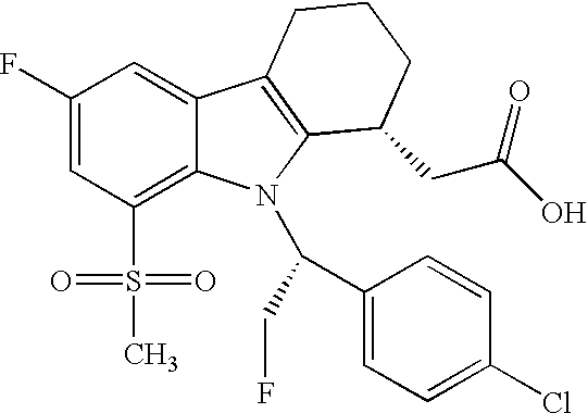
C1(F)=CC(S(=O)(=O)C)=C2C(=C1)C1=C(N2C(CF)C2=CC=C(Cl)C=C2)C(CC(O)=O)CCC1
